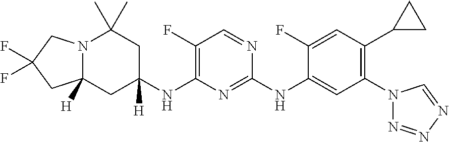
C1(F)=C(NC2([H])CC3([H])N(C(C)(C)C2)CC(F)(F)C3)N=C(NC2=CC(N3N=NN=C3)=C(C3CC3)C=C2F)N=C1
